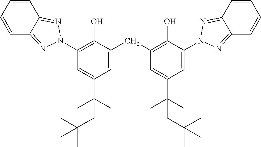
C1(O)=C(CC2=CC(C(C)(C)CC(C)(C)C)=CC(N3N=C4C=CC=CC4=N3)=C2O)C=C(C(C)(C)CC(C)(C)C)C=C1N1N=C2C=CC=CC2=N1
